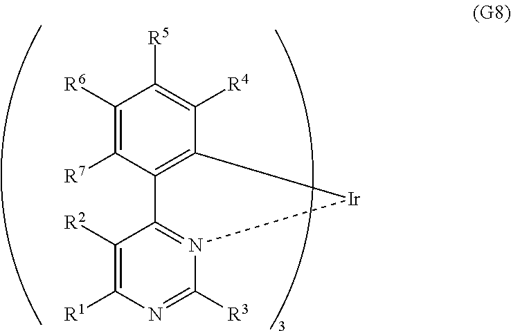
C1([R2])=C([R1])N=C([R3])N2=C1C1=C(C([R4])=C([R5])C([R6])=C1[R7])[Ir]2
